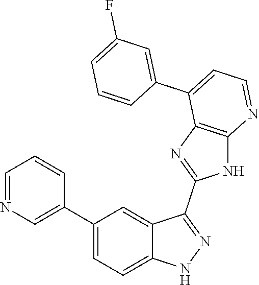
C1=NC=C(C2=CC=C3C(=C2)C(C2=NC4=C(N2)N=CC=C4C2=CC(F)=CC=C2)=NN3)C=C1
